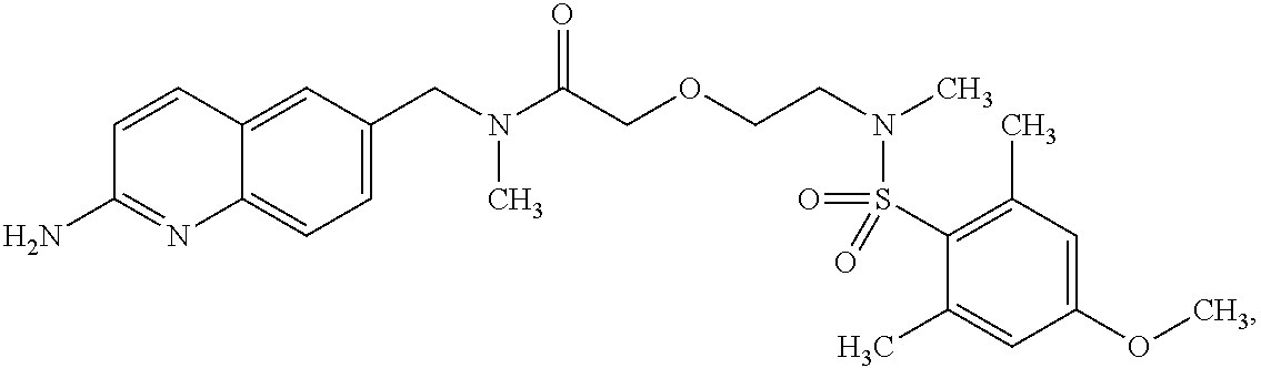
C1(CN(C(COCCN(C)S(=O)(C2=C(C)C=C(OC)C=C2C)=O)=O)C)=CC=C2C(=C1)C=CC(N)=N2
